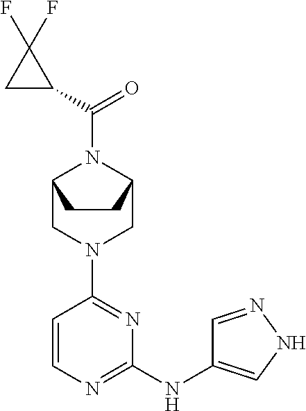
C1=CN=C(NC2=CNN=C2)N=C1N1CC2N(C(C3C(F)(F)C3)=O)C(C1)CC2
